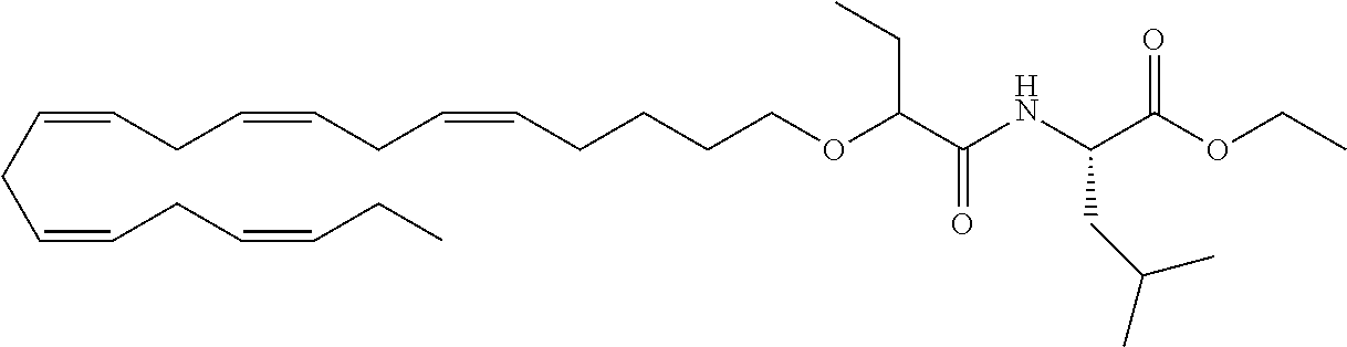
C(=CCC=CCC=CCCCCOC(C(NC(C(OCC)=O)CC(C)C)=O)CC)CC=CCC=CCC
